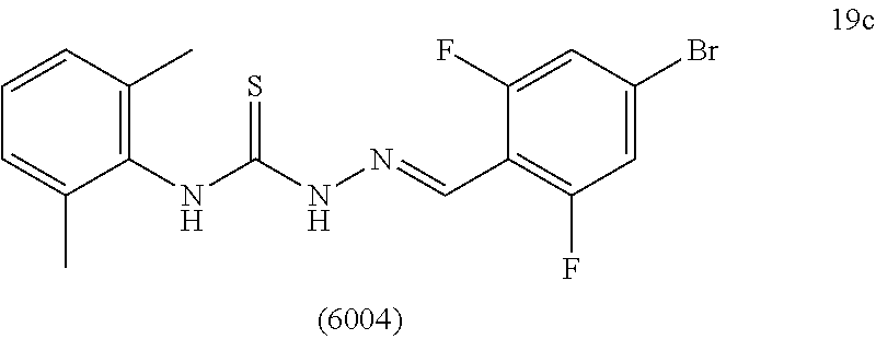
C1(NC(NN=CC2=C(F)C=C(Br)C=C2F)=S)=C(C)C=CC=C1C
